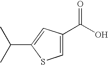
C1=C(C(=O)O)C=C(C(C)C)S1
